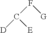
[D]C(F[G])[E]
